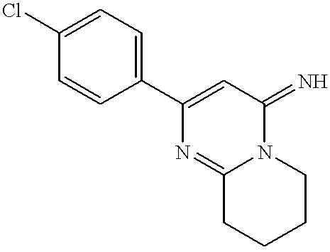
C1(C2=CC(=N)N3C(=N2)CCCC3)=CC=C(Cl)C=C1
